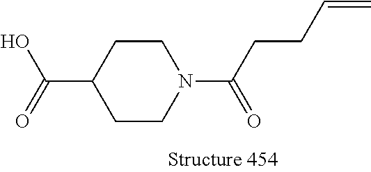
C1CN(C(CCC=C)=O)CCC1C(O)=O
